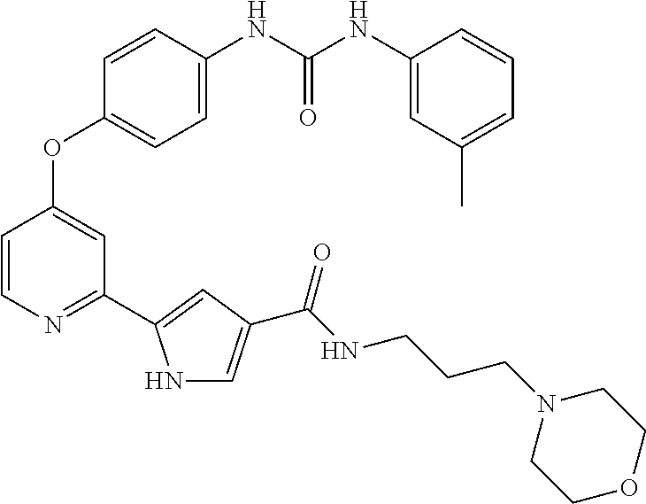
C1=C(NC(NC2=CC(C)=CC=C2)=O)C=CC(OC2=CC(C3=CC(C(NCCCN4CCOCC4)=O)=CN3)=NC=C2)=C1
